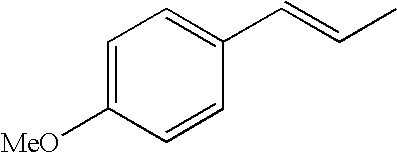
C1=C([MeO])C=CC(C=CC)=C1
